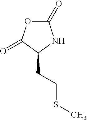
C1(=O)OC(=O)C(CCSC)N1
